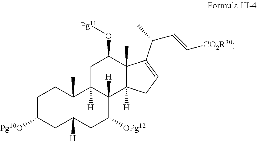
C1C([Pg10O])CC2([H])C(C)(C1)C1([H])C([H])(C([OPg12])C2)C2([H])C(C)(C(O[Pg11])C1)C(C(C=C[CO2R30])C)=CC2
